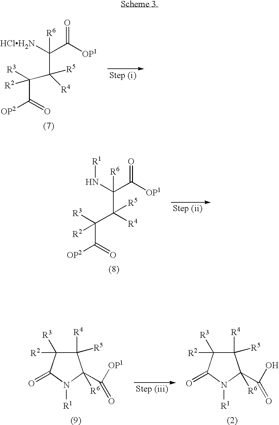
[HClH2N]C(C([OP1])=O)([R6])C(C(C(=O)[OP2])([R3])[R2])([R5])[R4].N(C(C([OP1])=O)([R6])C([R5])(C([R3])([R2])C(=O)[OP2])[R4])[R1].C1([R4])([R5])C([R3])([R2])C(=O)N([R1])C1(C([OP1])=O)[R6].C1([R4])([R5])C([R3])([R2])C(=O)N([R1])C1(C(O)=O)[R6]
